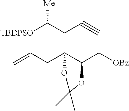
C=CCC1C(C([OBz])C#CCC([TBDPSO])[Me])OC(C)(C)O1
